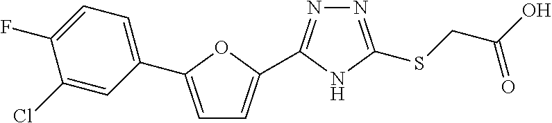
N1=C(SCC(O)=O)NC(C2=CC=C(C3=CC=C(F)C(Cl)=C3)O2)=N1
